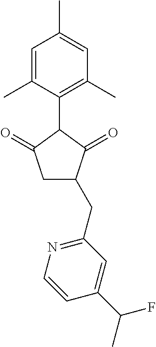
C1=C(C)C(C2C(=O)CC(CC3=NC=CC(C(C)F)=C3)C2=O)=C(C)C=C1C
